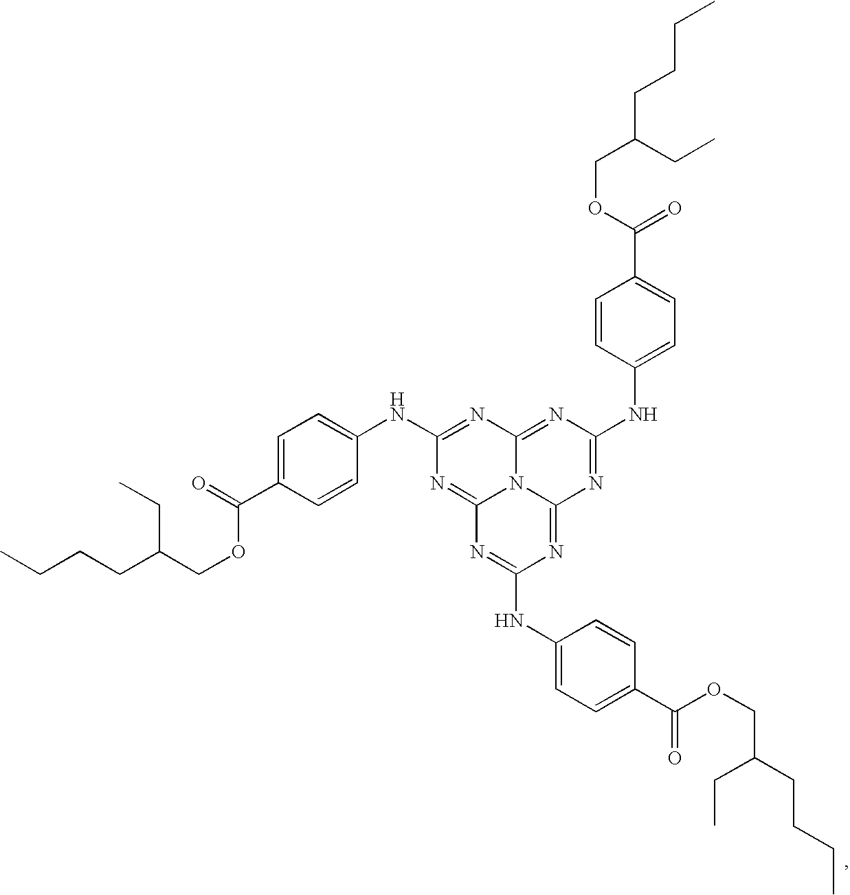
C1=C(C(=O)OCC(CCCC)CC)C=CC(NC2=NC3=NC(NC4=CC=C(C(OCC(CCCC)CC)=O)C=C4)=NC4=NC(NC5=CC=C(C(OCC(CCCC)CC)=O)C=C5)=NC(=N2)N34)=C1
